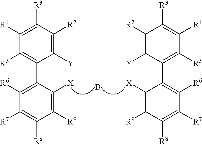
B.C1([R4])=C([R3])C([R2])=C([Y])C(C2=C([R6])C([R7])=C([R8])C([R9])=C2[X])=C1[R5].C1([R4])=C([R3])C([R2])=C([Y])C(C2=C([R6])C([R7])=C([R8])C([R9])=C2[X])=C1[R5]
